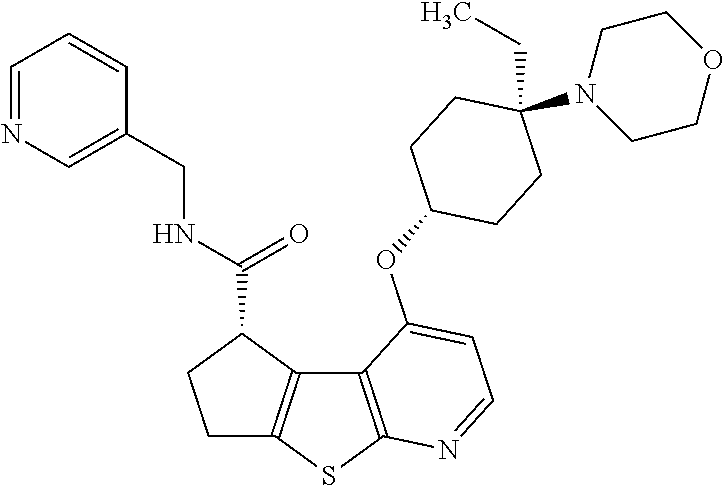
C12=C(SC3=C1C(C(NCC1=CN=CC=C1)=O)CC3)N=CC=C2OC1CCC(CC)(N2CCOCC2)CC1
